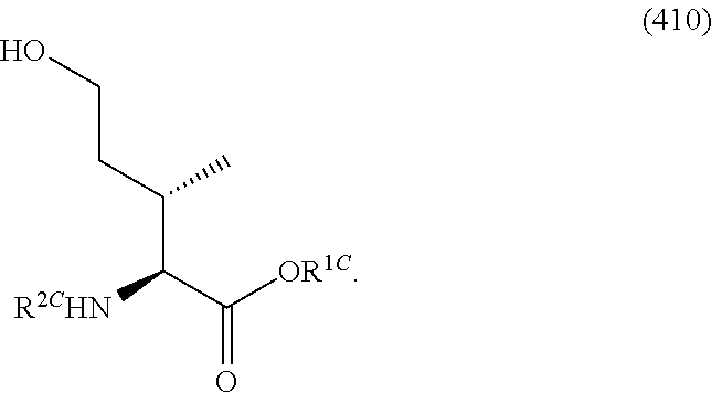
OCCC(C(C(=O)[OR1C])[R2CHN])C
